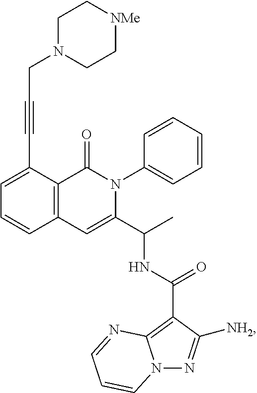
C1=C(C#CCN2CC[NMe]CC2)C2=C(C=C1)C=C(C(C)NC(=O)C1=C3N(N=C1[NH2])C=CC=N3)N(C1=CC=CC=C1)C2=O
